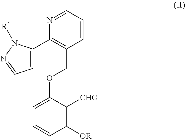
C1=CC=NC(C2=CC=NN2[R1])=C1COC1=CC=CC([OR])=C1[CHO]
